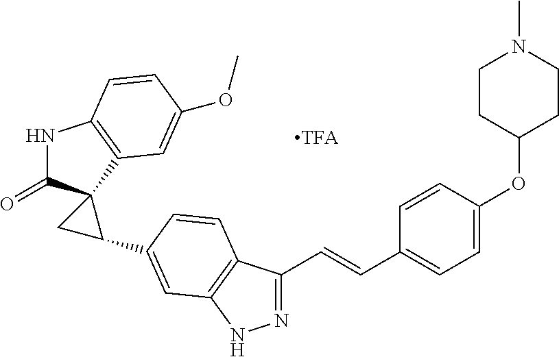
C(=CC1=CC=C(OC2CCN(C)CC2)C=C1)C1=NNC2=C1C=CC(C1CC13C(=O)NC1=C3C=C(OC)C=C1)=C2
